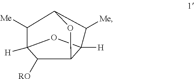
O1C2C([RO])C3([H])OC2([H])C([Me])C1C3[Me]
